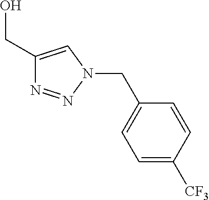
C1(CO)=CN(CC2=CC=C([CF3])C=C2)N=N1
